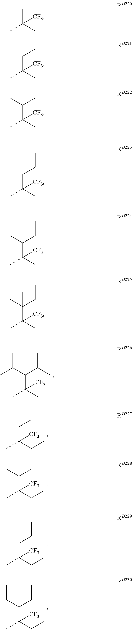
CC(C)([CF3])C(C(C)C)C(C)C.CC(CC)([CF3])CC.CC(CC)([CF3])C(C)C.CC(CC)([CF3])CCC.CC(CC)([CF3])C(CC)CC.CC(C)(C)[CF3].CC(CC)(C)[CF3].CC(C(C)C)(C)[CF3].CC(CCC)(C)[CF3].CC(C)([CF3])C(CC)CC.CC(C)([CF3])C(CC)(CC)C
